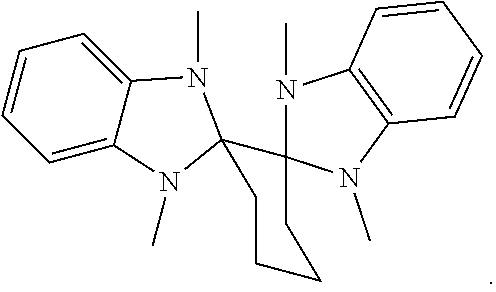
C1=C2C(=CC=C1)N(C)C1(N2C)CCCCC12N(C)C1=C(N2C)C=CC=C1
